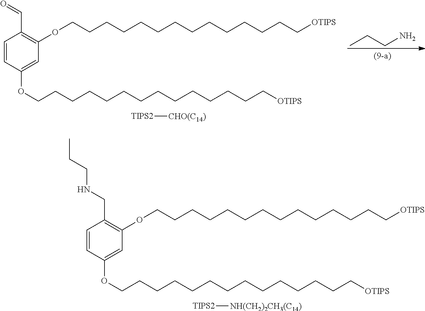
C1=CC(OCCCCCCCCCCCCCC[OTIPS])=CC(OCCCCCCCCCCCCCC[OTIPS])=C1C=O.CCCN.[TIPS2][CHO(C14)].C1=CC(OCCCCCCCCCCCCCC[OTIPS])=CC(OCCCCCCCCCCCCCC[OTIPS])=C1CNCCC.[TIPS2][NH(CH2)2CH3(C14)]
